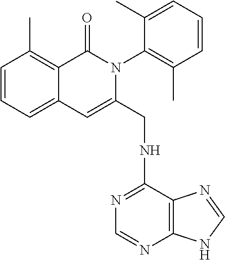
C1=CC=C2C(=C1C)C(=O)N(C1=C(C)C=CC=C1C)C(CNC1=NC=NC3=C1N=CN3)=C2
